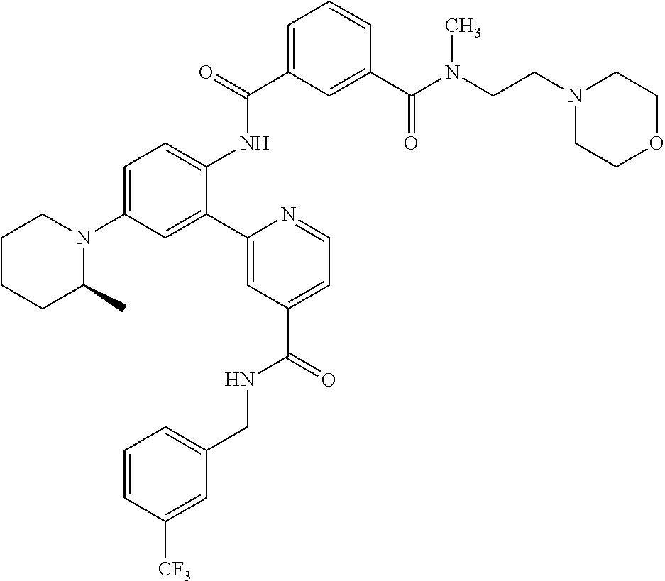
N1(C2=CC=C(NC(C3=CC=CC(C(N(CCN4CCOCC4)C)=O)=C3)=O)C(C3=CC(C(NCC4=CC=CC([CF3])=C4)=O)=CC=N3)=C2)CCCCC1C
